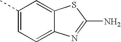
C1(C)=CC=C2C(=C1)SC(N)=N2
